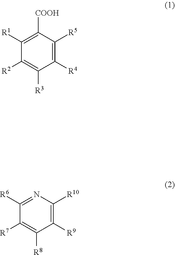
C1([R5])=C([R4])C([R3])=C([R2])C([R1])=C1[COOH].C1([R8])=C([R7])C([R6])=NC([R10])=C1[R9]
